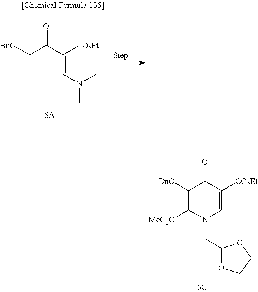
[BnO]C1=C([MeO2C])N(CC2OCCO2)C=C([CO2Et])C1=O.[BnO]CC(C([CO2Et])=CN(C)C)=O
